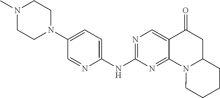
C1(NC2=NC=C3C(=N2)N2C(CC3=O)CCCC2)=CC=C(N2CCN(C)CC2)C=N1
